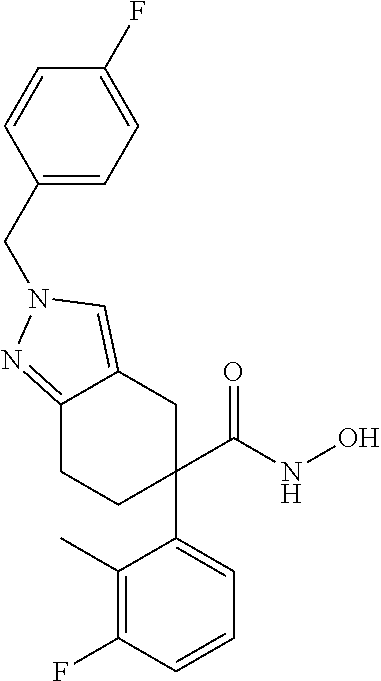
C1(C(NO)=O)(C2=CC=CC(F)=C2C)CC2=CN(CC3=CC=C(F)C=C3)N=C2CC1
